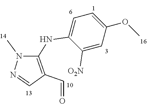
C1([O2N])=CC(OC)=CC=C1NC1=C(C=O)C=NN1C
